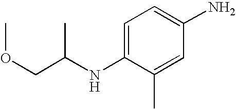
C1=C(NC(COC)C)C(C)=CC(N)=C1
